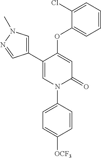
C1=C(OC2=CC=CC=C2Cl)C(C2=CN(C)N=C2)=CN(C2=CC=C([OCF3])C=C2)C1=O
